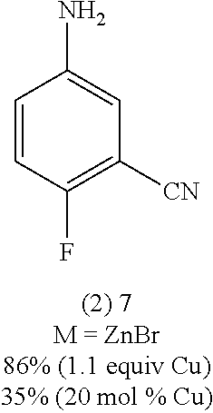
C1=CC(F)=C([CN])C=C1N
